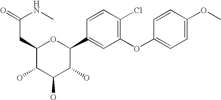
C1(CC(=O)NC)C(O)C(O)C(O)C(C2=CC(OC3=CC=C(OC)C=C3)=C(Cl)C=C2)O1
